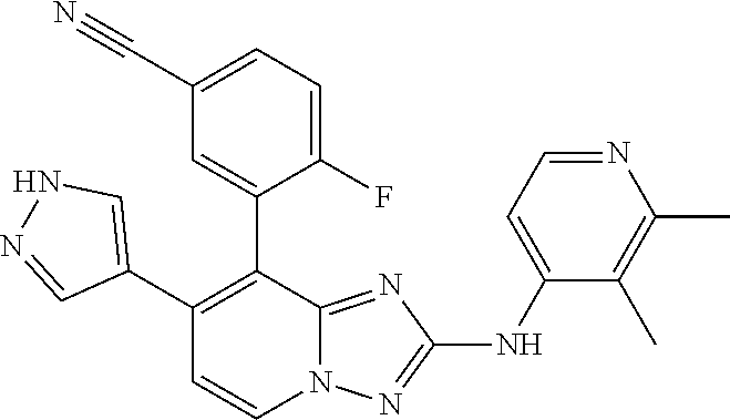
N1C=C(C2=C(C3=CC(C#N)=CC=C3F)C3=NC(NC4=CC=NC(C)=C4C)=NN3C=C2)C=N1
